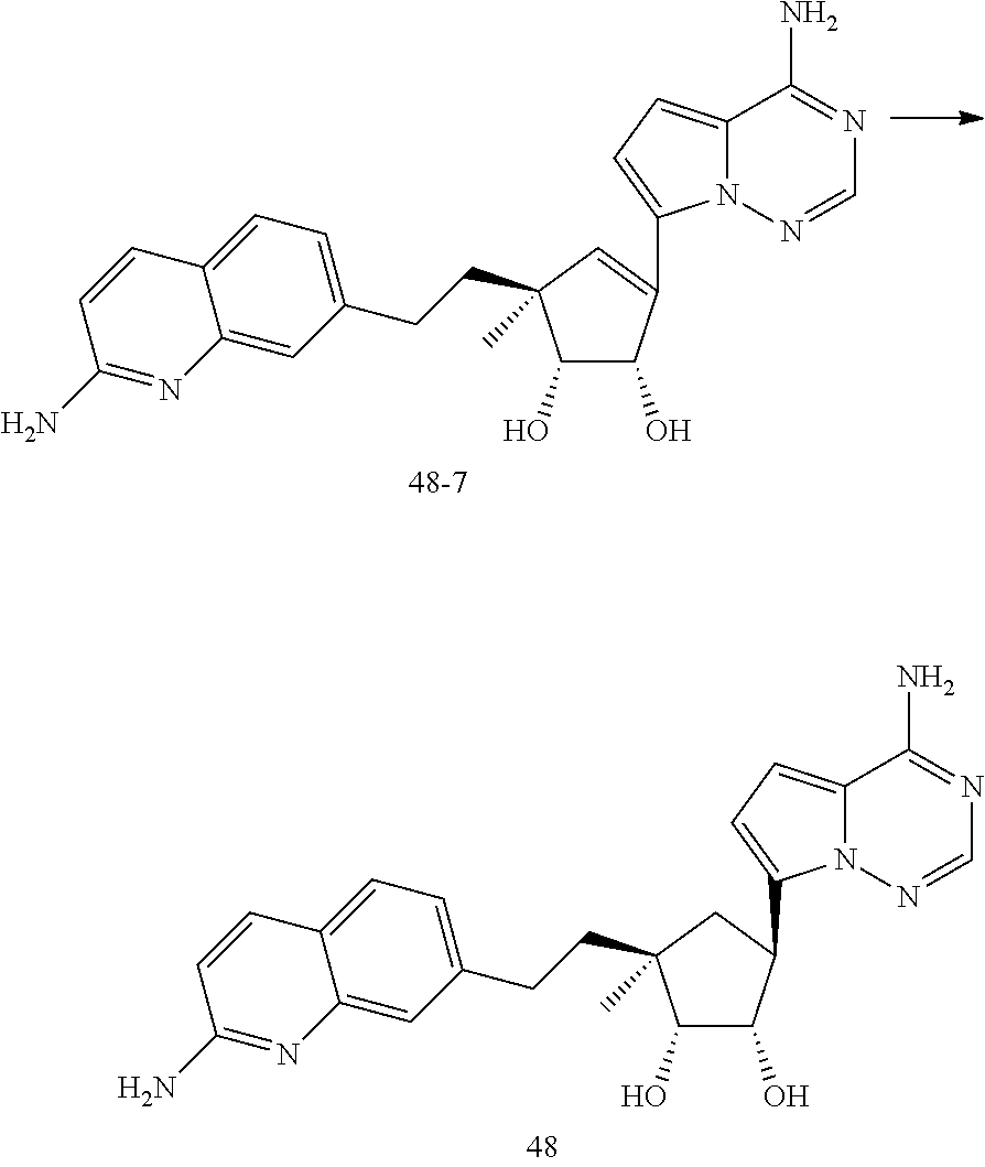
C1(O)C(O)C(C2=CC=C3N2N=CN=C3N)=CC1(CCC1=CC=C2C(=C1)N=C(N)C=C2)C.C1(O)C(O)C(C2=CC=C3N2N=CN=C3N)CC1(CCC1=CC=C2C(=C1)N=C(N)C=C2)C
